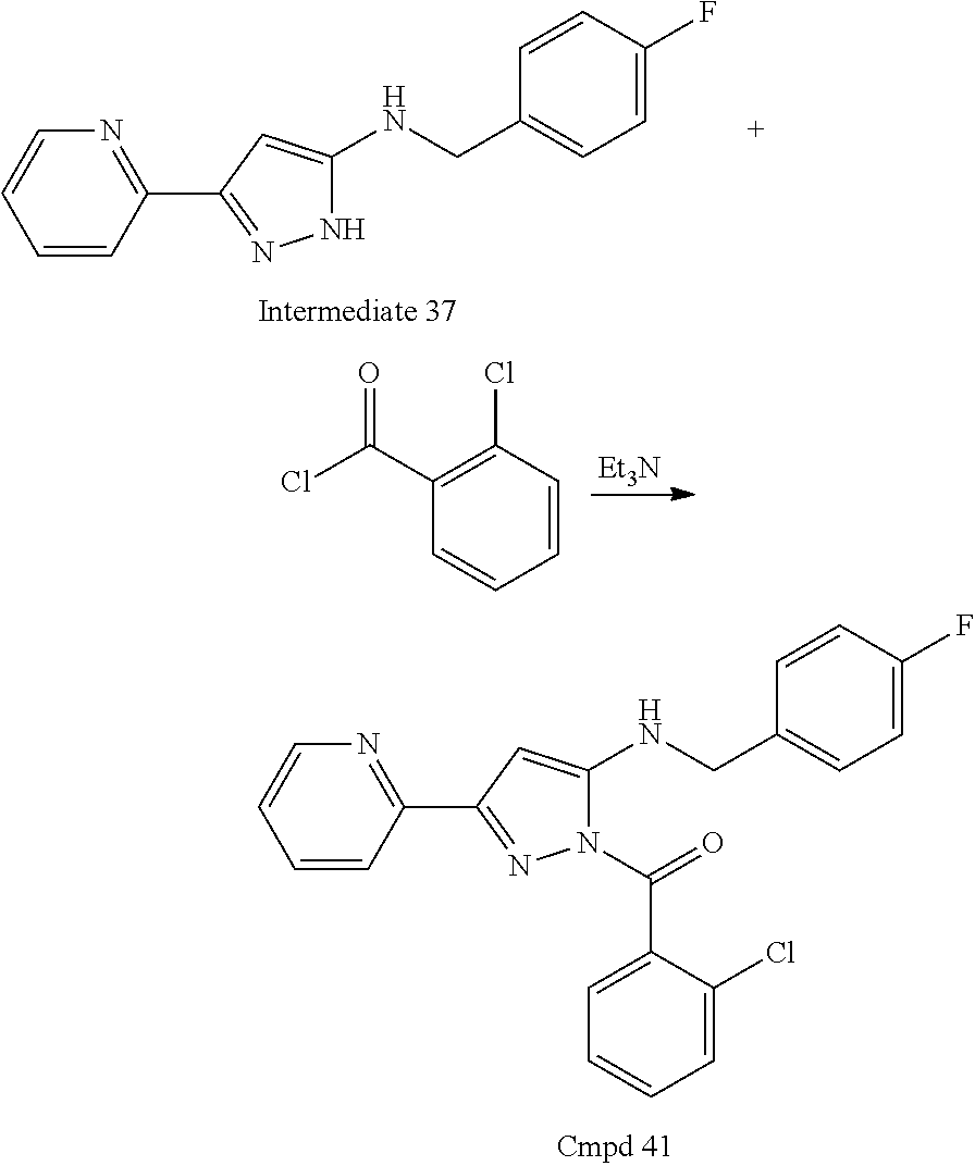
C1=CC(C2=NNC(NCC3=CC=C(F)C=C3)=C2)=NC=C1.C1=CC(C2=NN(C(=O)C3=CC=CC=C3Cl)C(NCC3=CC=C(F)C=C3)=C2)=NC=C1.[Et3N].ClC(=O)C1=C(Cl)C=CC=C1
